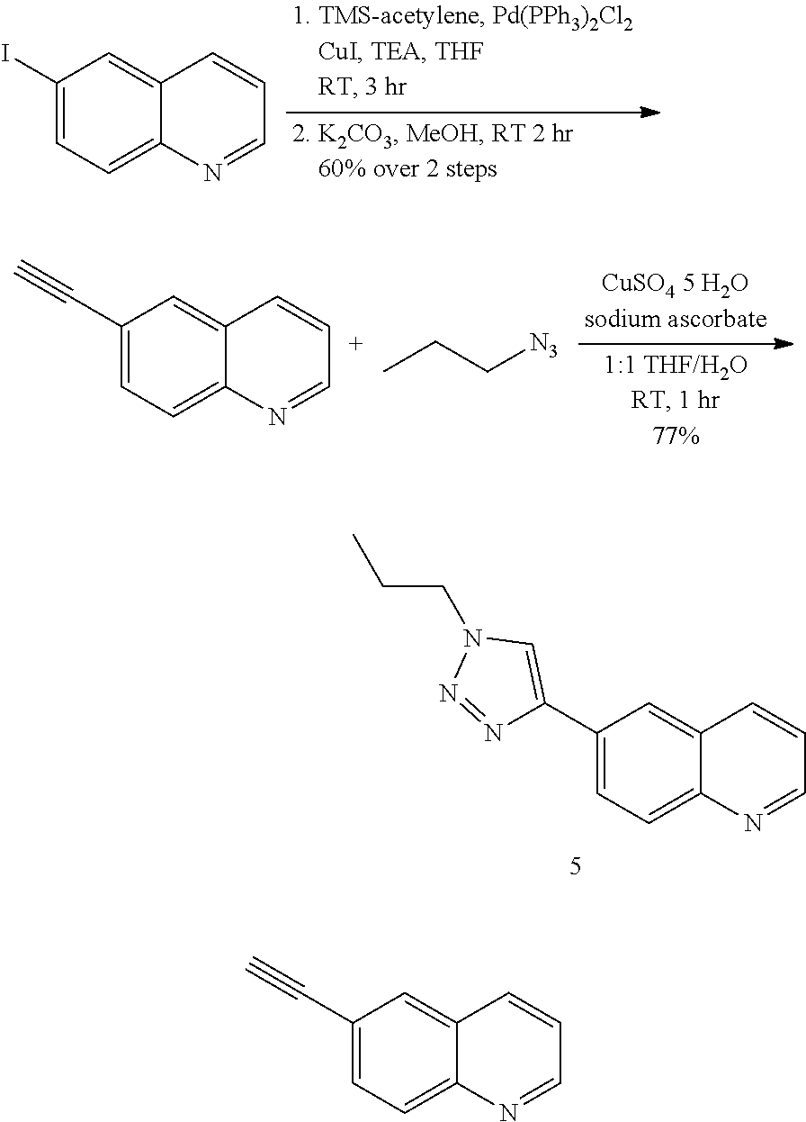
C1(I)=CC=C2C(=C1)C=CC=N2.C1(C#C)=CC=C2C(=C1)C=CC=N2.CCC[N3].C1(C#C)=CC=C2C(=C1)C=CC=N2.C1(C2=CN(CCC)N=N2)=CC=C2C(=C1)C=CC=N2
